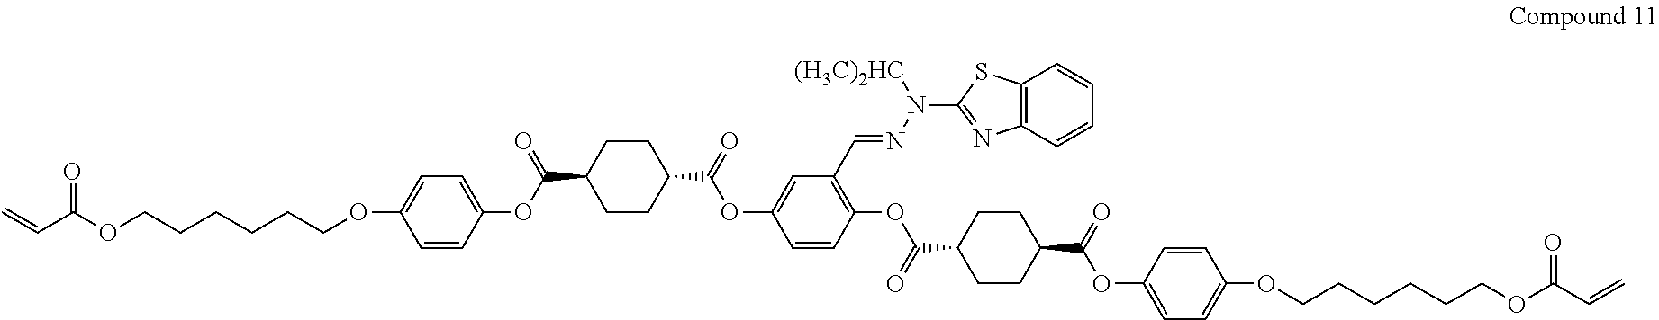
C=CC(OCCCCCCOC1=CC=C(OC(C2CCC(C(=O)OC3=CC(C=NN(C4=NC5=C(S4)C=CC=C5)[(H3C)2HC])=C(OC(C4CCC(C(=O)OC5=CC=C(OCCCCCCOC(C=C)=O)C=C5)CC4)=O)C=C3)CC2)=O)C=C1)=O
